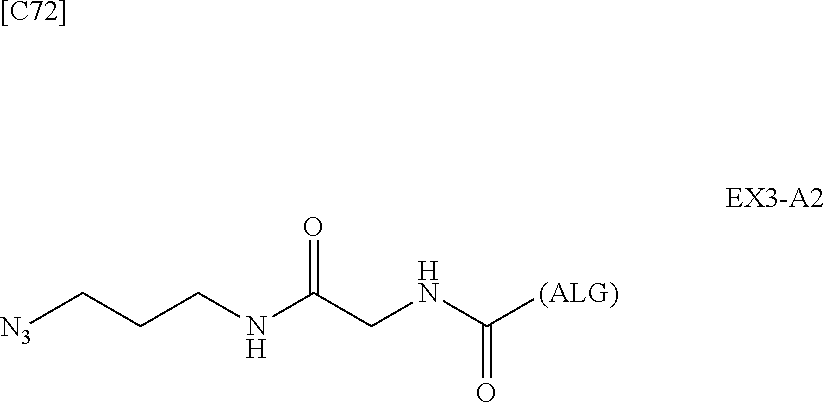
[[C72]].C(NC(CNC([(ALG)])=O)=O)CC[N3]
